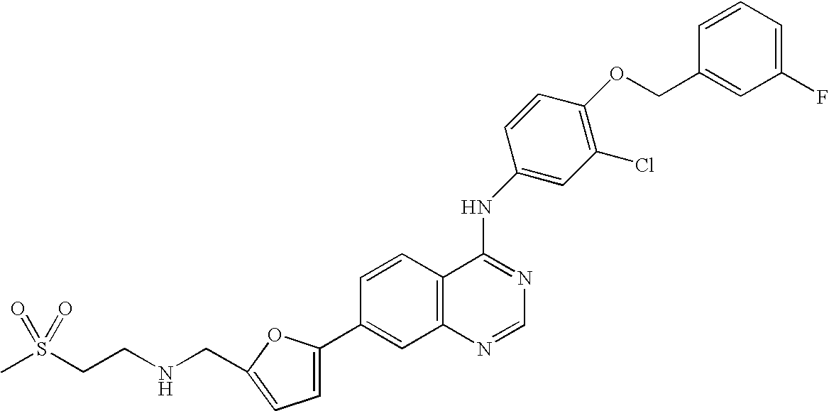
C1(C2=CC3=C(C=C2)C(NC2=CC(Cl)=C(OCC4=CC(F)=CC=C4)C=C2)=NC=N3)=CC=C(CNCCS(C)(=O)=O)O1
